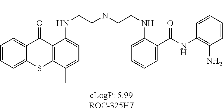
C1=CC=C2C(=C1)C(=O)C1=C(S2)C(C)=CC=C1NCCN(CCNC1=CC=CC=C1C(NC1=C(N)C=CC=C1)=O)C
